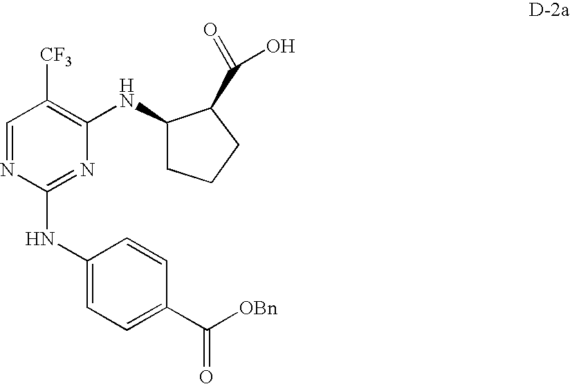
C1=NC(NC2=CC=C(C(=O)[OBn])C=C2)=NC(NC2CCCC2C(=O)O)=C1[CF3]
